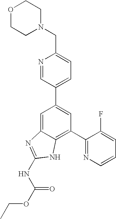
C1=C2C(=C(C3=NC=CC=C3F)C=C1C1=CC=C(CN3CCOCC3)N=C1)NC(NC(=O)OCC)=N2
